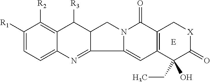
C1([R1])=CC=C2C(=C1[R2])C([R3])C1C(=N2)C2=CC3=C(C(=O)N2C1)C[X]C(=O)C3(CC)O.[E]
